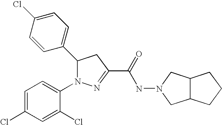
C1(C2N(C3=CC=C(Cl)C=C3Cl)N=C(C(=O)NN3CC4C(C3)CCC4)C2)=CC=C(Cl)C=C1
